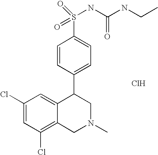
C1(Cl)=C2C(=CC(Cl)=C1)C(C1=CC=C(S(NC(NCC)=O)(=O)=O)C=C1)CN(C)C2.Cl
